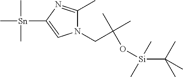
C[Sn](C1=CN(CC(C)(C)O[Si](C(C)(C)C)(C)C)C(C)=N1)(C)C
